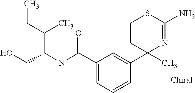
C1(C(NC(CO)C(C)CC)=O)=CC=CC(C2(C)N=C(N)SCC2)=C1
